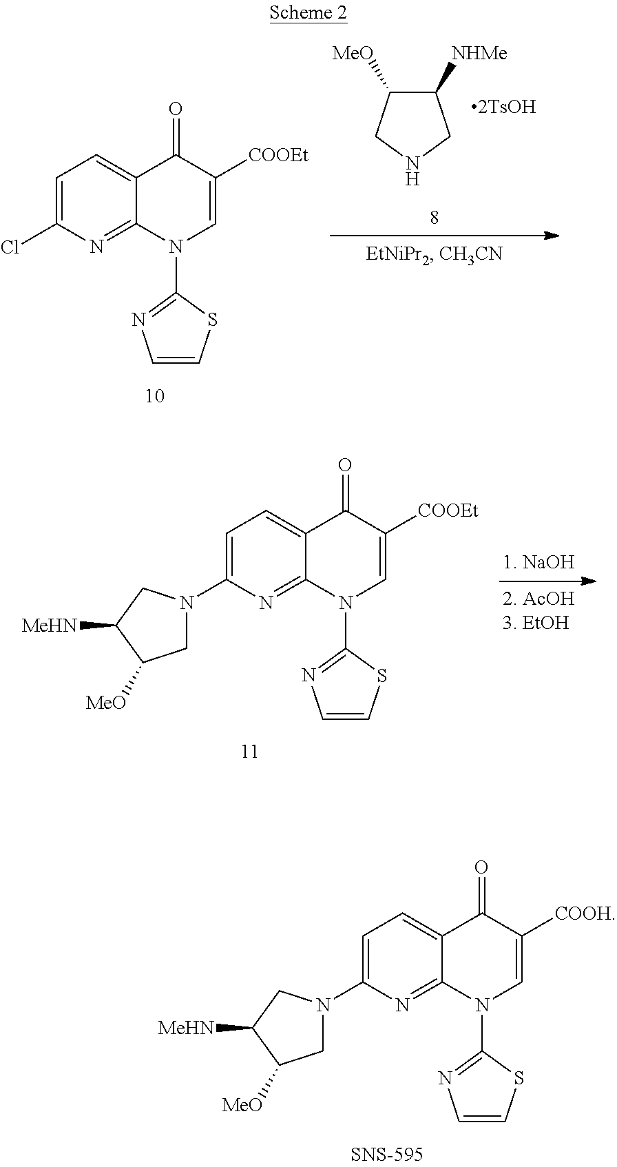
C1=C(Cl)N=C2C(=C1)C(=O)C([COOEt])=CN2C1=NC=CS1.C1([NHMe])C([MeO])CNC1.C1=C(N2CC([MeO])C([MeHN])C2)N=C2C(=C1)C(=O)C([COOEt])=CN2C1=NC=CS1.C1=C(N2CC([MeO])C([MeHN])C2)N=C2C(=C1)C(=O)C([COOH])=CN2C1=NC=CS1
